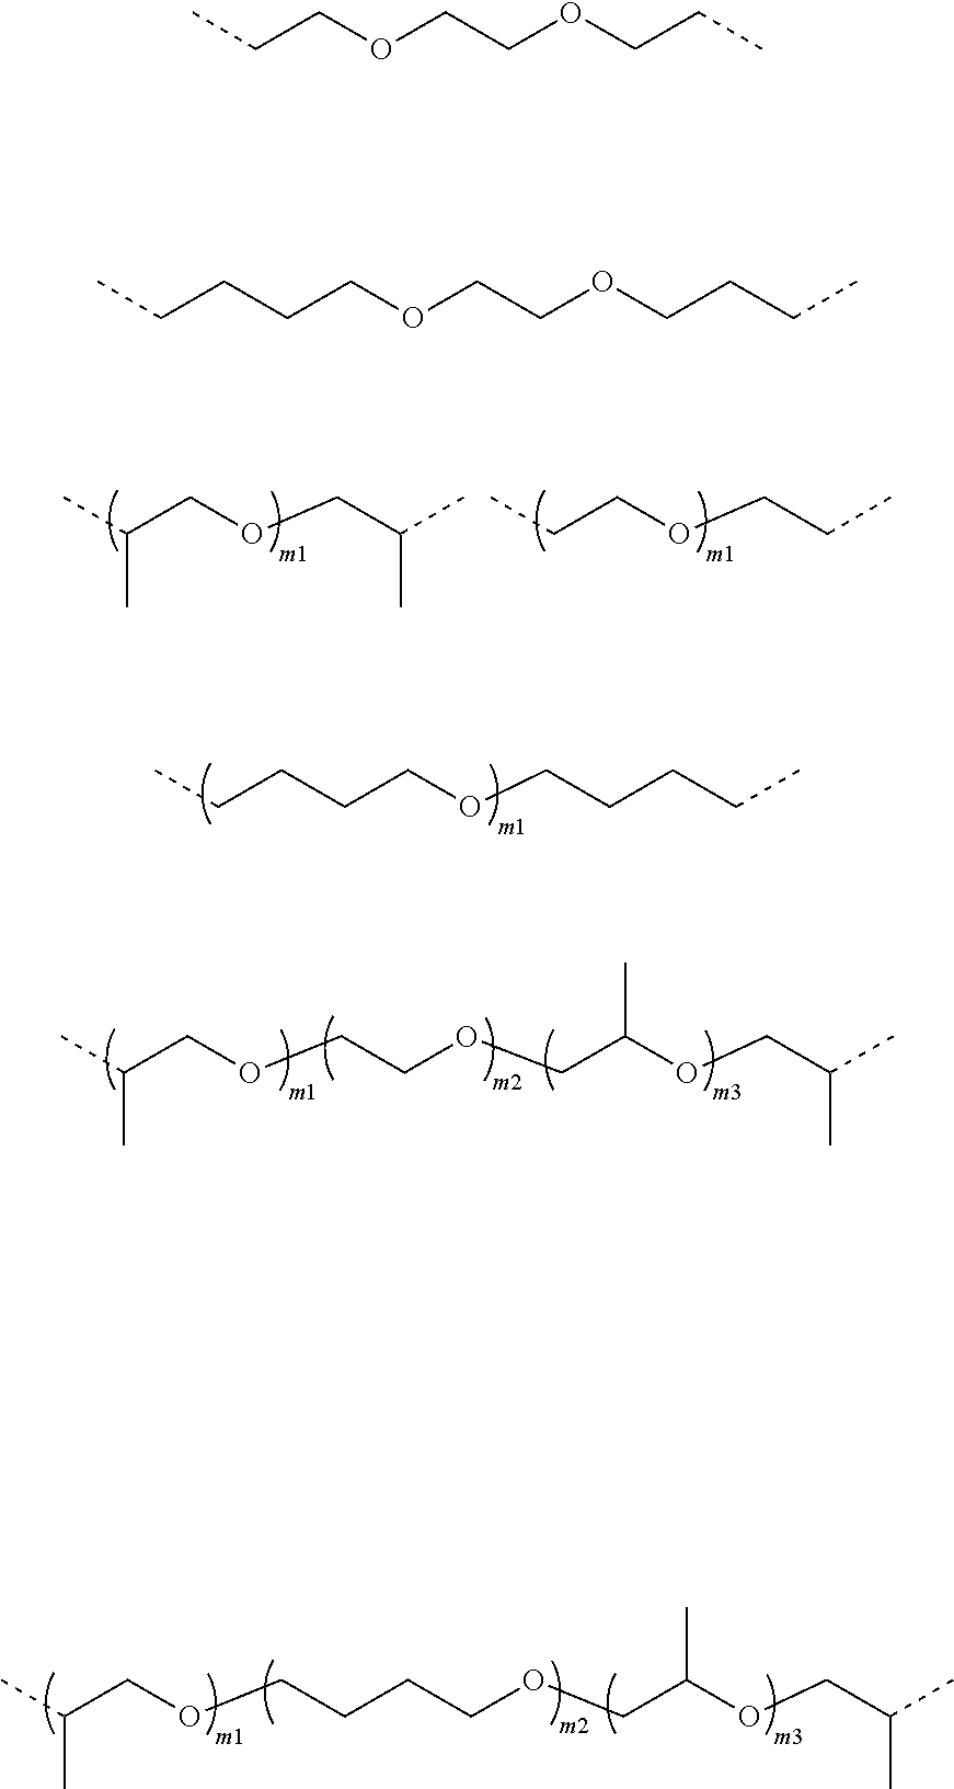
CC(COCC(C)C)C.CCCOCCC.CCCCCOCCCCC.CC(COCCCCOCC(OCC(C)C)C)C.CC(COCCOCC(OCC(C)C)C)C.CCCOCCOCCC.CCCCCOCCOCCCC
